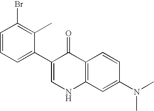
C1=CC=C(C2=CNC3=C(C2=O)C=CC(N(C)C)=C3)C(C)=C1Br
